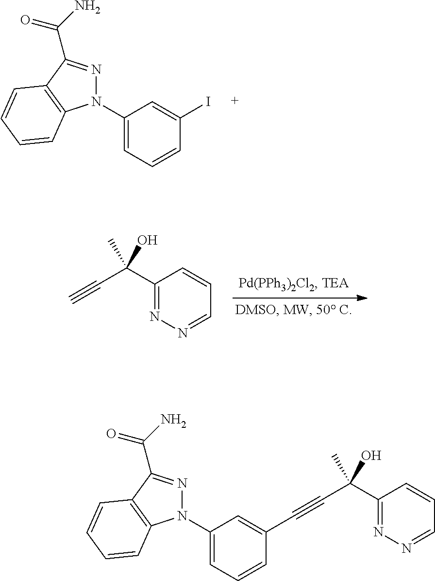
C1(C(C#C)(C)O)=NN=CC=C1.N1(C2=CC=CC(I)=C2)N=C(C(N)=O)C2=C1C=CC=C2.N1(C2=CC=CC(C#CC(C3=NN=CC=C3)(C)O)=C2)N=C(C(N)=O)C2=C1C=CC=C2
